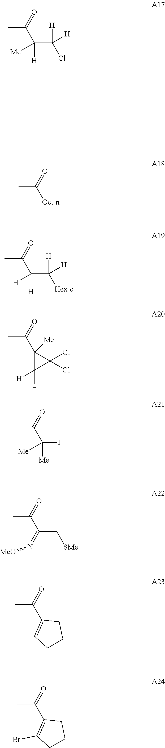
CC(=O)C(C([H])([H])Cl)([H])[Me].CC(=O)C1=C(Br)CCC1.CC(=O)[Oct-n].CC(=O)C(C([H])([H])[Hex-c])([H])[H].CC(=O)C1([Me])C([H])([H])C1(Cl)Cl.CC(=O)C(F)([Me])[Me].CC(=O)C(C[SMe])=N[MeO].CC(=O)C1=CCCC1
